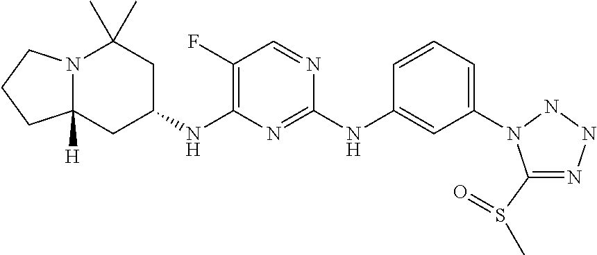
N12C([H])(CC(NC3=C(F)C=NC(NC4=CC(N5C(S(=O)C)=NNN5)=CC=C4)=N3)CC1(C)C)CCC2
